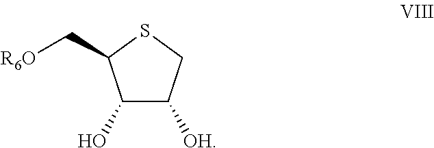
C1(O)C([OH])CSC1C[R6O]
